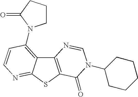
C12=C(SC3=NC=CC(N4CCCC4=O)=C13)C(=O)N(C1CCCCC1)C=N2
